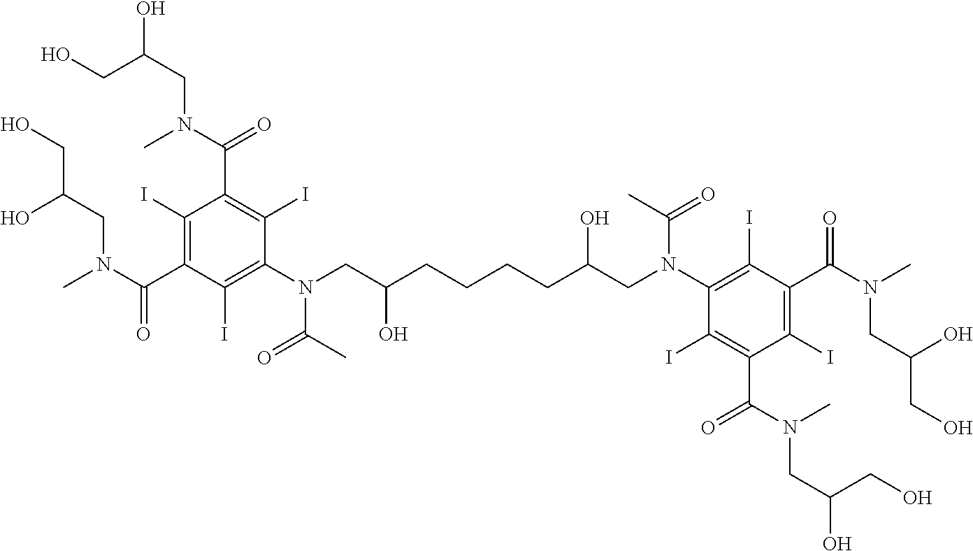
OCC(O)CN(C(C1=C(I)C(C(=O)N(CC(CO)O)C)=C(I)C(N(C(=O)C)CC(O)CCCCC(O)CN(C(=O)C)C2=C(I)C(C(=O)N(CC(O)CO)C)=C(I)C(C(=O)N(CC(CO)O)C)=C2I)=C1I)=O)C
